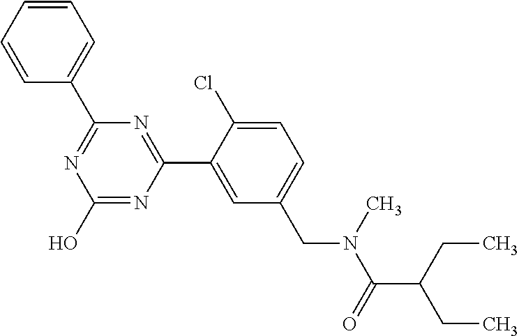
N1=C(C2=CC=CC=C2)N=C(C2=CC(CN(C(C(CC)CC)=O)C)=CC=C2Cl)N=C1O
